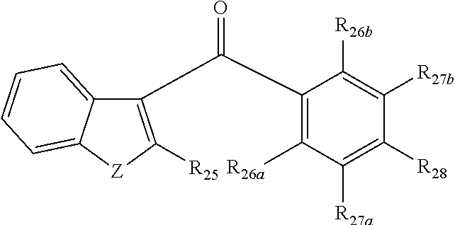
C1(C(C2=C([R25])[Z]C3=CC=CC=C23)=O)=C([R26a])C([R27a])=C([R28])C([R27b])=C1[R26b]
